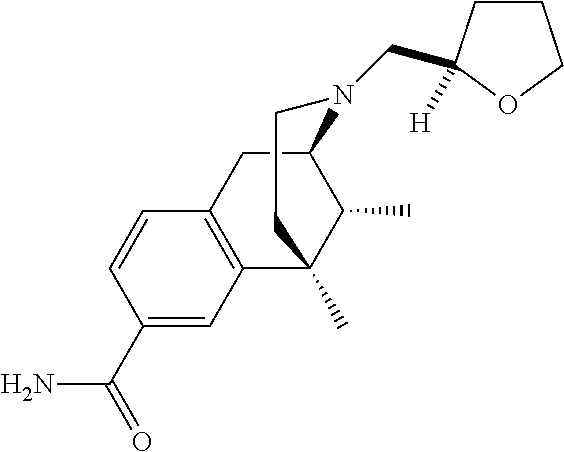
C1(C(=O)N)=CC2=C(C=C1)CC1C(C)C2(C)CCN1CC1([H])CCCO1
